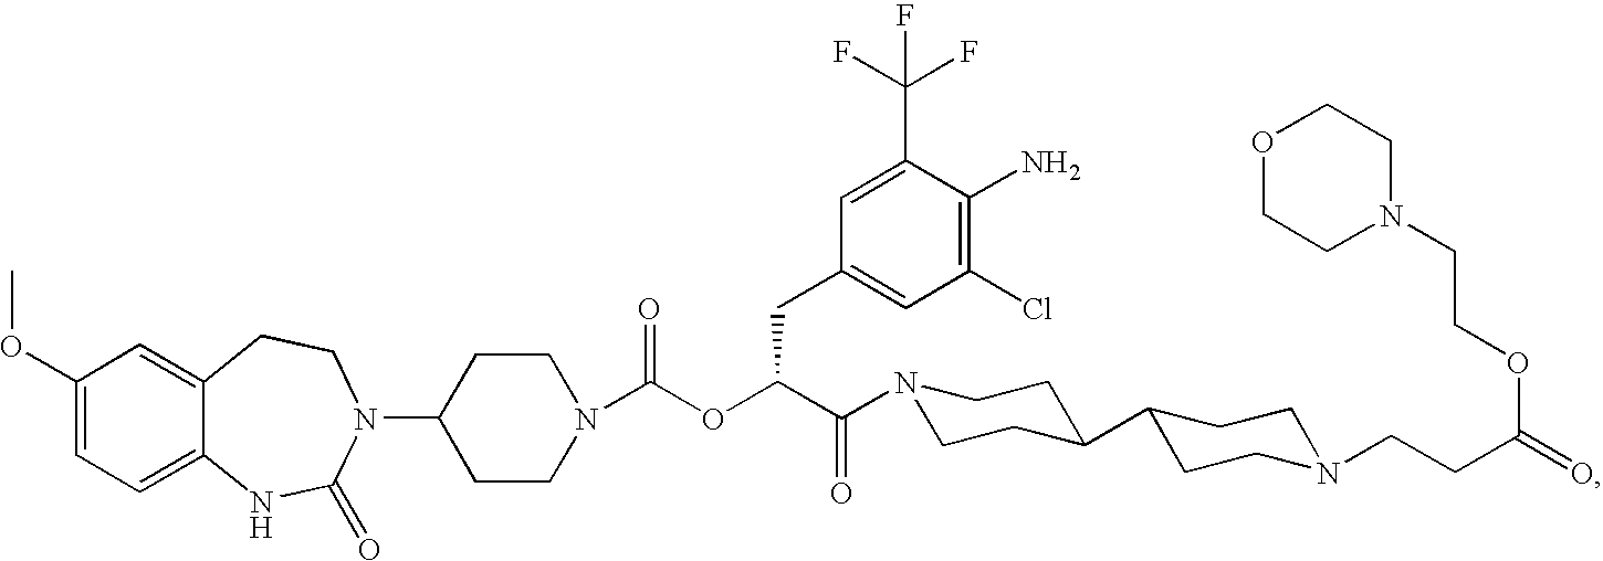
C1(OC)=CC=C2C(=C1)CCN(C1CCN(C(OC(C(=O)N3CCC(C4CCN(CCC(=O)OCCN5CCOCC5)CC4)CC3)CC3=CC(Cl)=C(N)C(C(F)(F)F)=C3)=O)CC1)C(=O)N2
